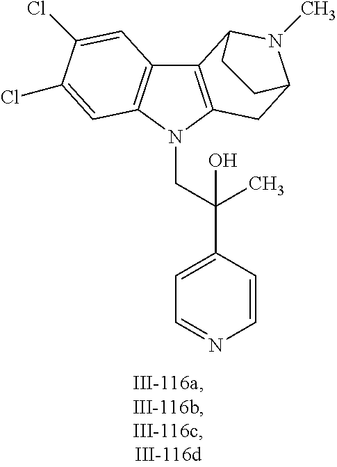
C12=C(N(CC(C3=CC=NC=C3)(C)O)C3=C1C=C(Cl)C(Cl)=C3)CC1N(C)C2CC1
